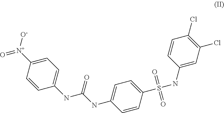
C1=C([N+]([O-])=O)C=CC(NC(NC2=CC=C(S(NC3=CC(Cl)=C(Cl)C=C3)(=O)=O)C=C2)=O)=C1
